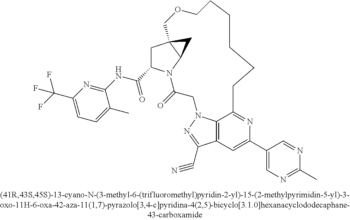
C1(C(=O)NC2=NC(C(F)(F)F)=CC=C2C)CC23C(N1C(=O)CN1C4=C(C(C#N)=N1)C=C(C1=CN=C(C)N=C1)N=C4CCCCCCOC2)C3
